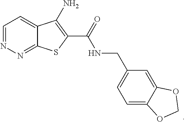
C12=NN=CC=C1C(N)=C(C(NCC1=CC=C3C(=C1)OCO3)=O)S2
